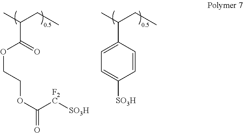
CC(CC)C(=O)OCCOC(=O)[F2C][SO3H].CC(CC)C1=CC=C([SO3H])C=C1
